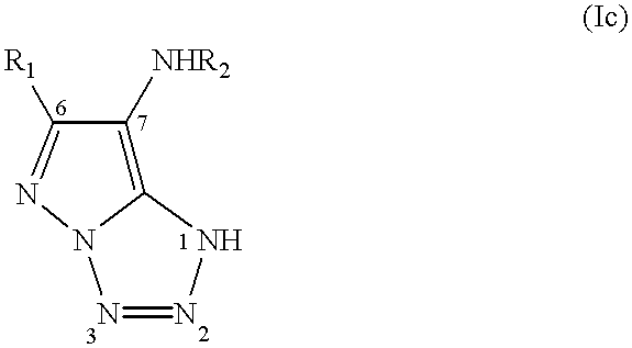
C12=C([NHR2])C([R1])=NN1N=NN2
